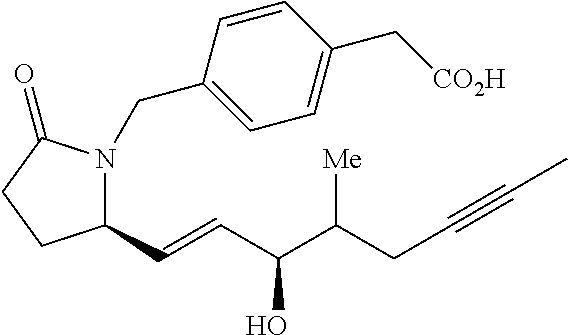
N1(CC2=CC=C(C[CO2H])C=C2)C(C=CC(C(CC#CC)[Me])O)CCC1=O
